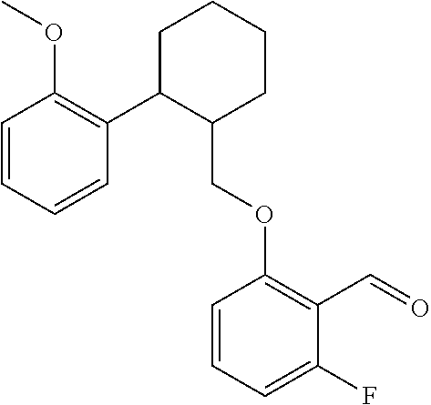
C1C(C2=C(OC)C=CC=C2)C(COC2=C(C=O)C(F)=CC=C2)CCC1
